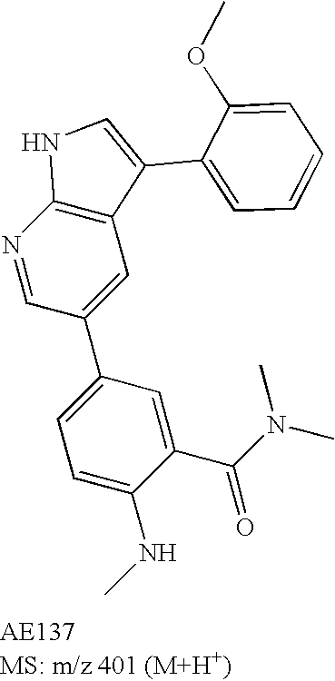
N1=CC(C2=CC=C(NC)C(C(N(C)C)=O)=C2)=CC2=C1NC=C2C1=CC=CC=C1OC
